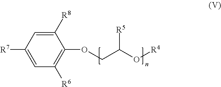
C1=C([R7])C=C([R8])C(OCC(O[R4])[R5])=C1[R6]
